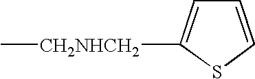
C1=CSC([CH2NHCH2]C)=C1
